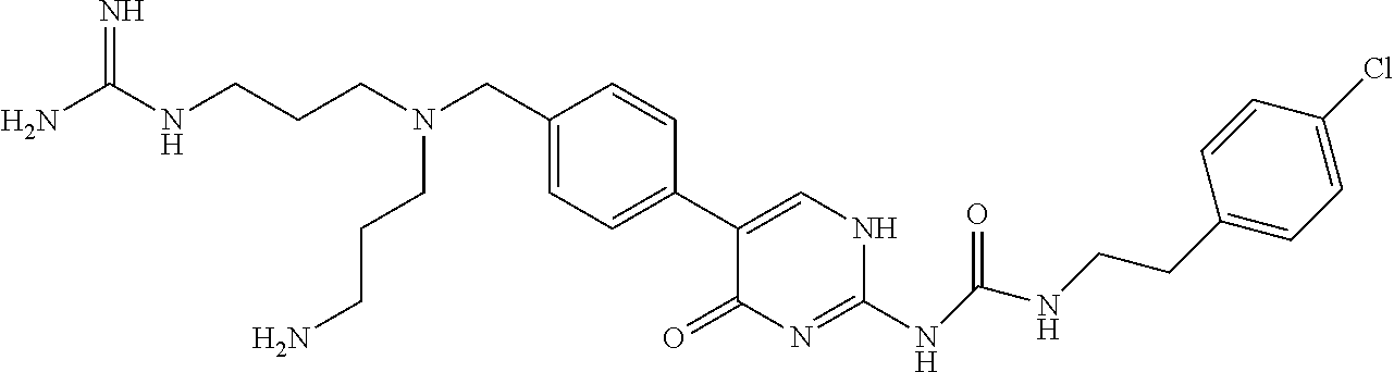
C1(C2=CC=C(CN(CCCNC(N)=N)CCCN)C=C2)=CNC(NC(NCCC2=CC=C(Cl)C=C2)=O)=NC1=O
